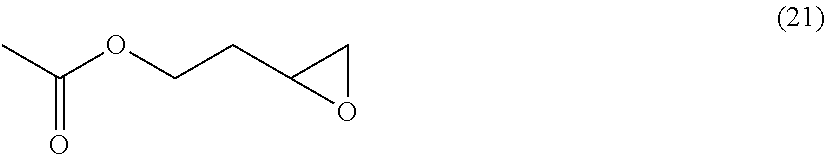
CC(OCCC1CO1)=O
